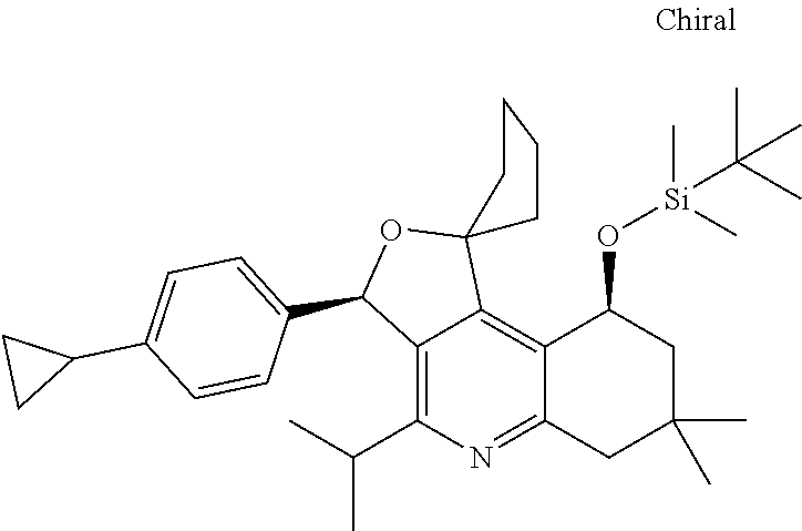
CC(C)C1=C2C(=C3C(=N1)CC(C)(C)CC3O[Si](C)(C)C(C)(C)C)C1(OC2C2=CC=C(C3CC3)C=C2)CCCC1
